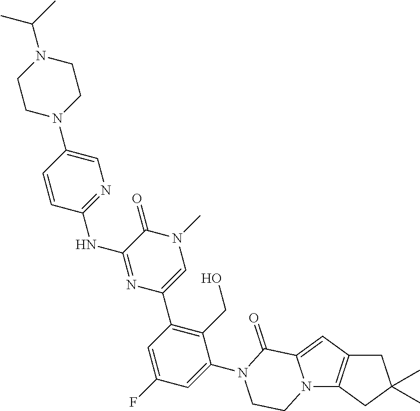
C1C2=C(CC1(C)C)N1C(=C2)C(=O)N(C2=CC(F)=CC(C3=CN(C)C(=O)C(NC4=NC=C(N5CCN(C(C)C)CC5)C=C4)=N3)=C2CO)CC1
